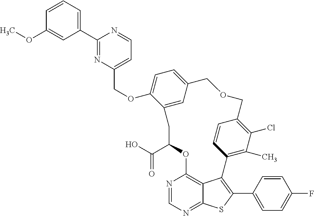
C1(C2=NC(COC3=CC=C4C=C3CC(C(O)=O)OC3=C5C(=NC=N3)SC(C3=CC=C(F)C=C3)=C5C3=C(C)C(Cl)=C(C=C3)COC4)=CC=N2)=CC=CC(OC)=C1
